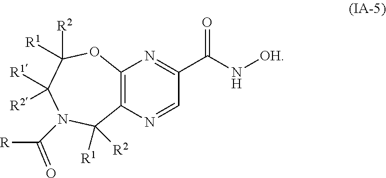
C12=C(N=CC(C(N[OH])=O)=N1)C([R2])([R1])N(C([R])=O)C([R1])([R2])C([R2])([R1])O2
